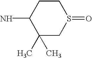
C1(C)(C)CS(=O)CCC1N
